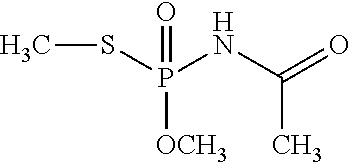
CSP(NC(=O)C)([OCH3])=O
